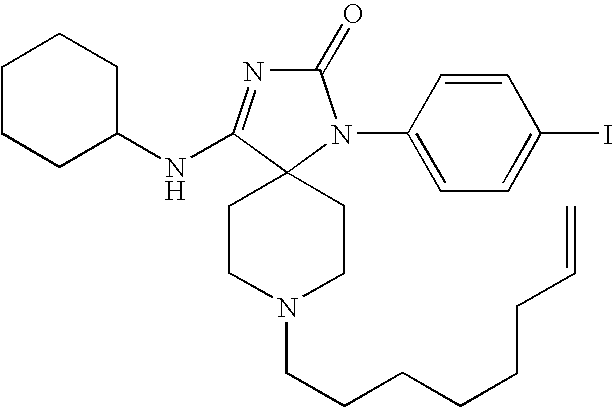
C1CCC(NC2=NC(=O)N(C3=CC=C(I)C=C3)C23CCN(CCCCCCC=C)CC3)CC1
